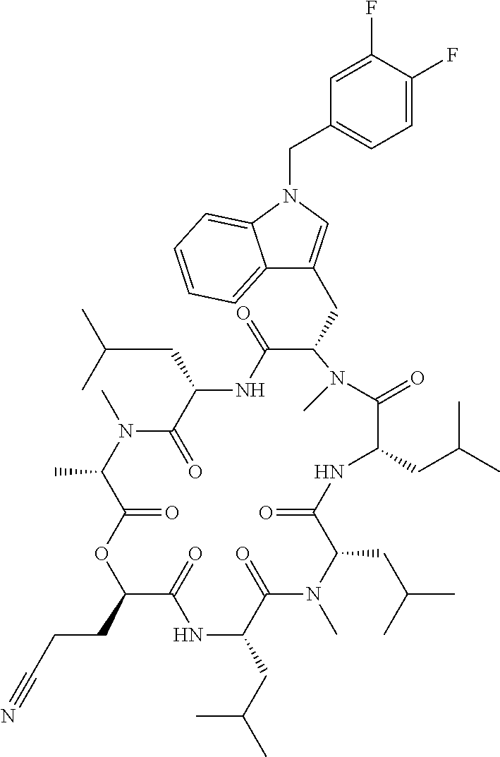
C12=CC=CC=C1N(CC1=CC=C(F)C(F)=C1)C=C2CC1C(=O)NC(CC(C)C)C(=O)N(C)C(C)C(=O)OC(CCC#N)C(=O)NC(CC(C)C)C(=O)N(C)C(CC(C)C)C(=O)NC(CC(C)C)C(=O)N1C
